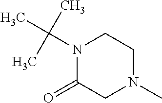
N1(C(C)(C)C)C(=O)CN(C)CC1
